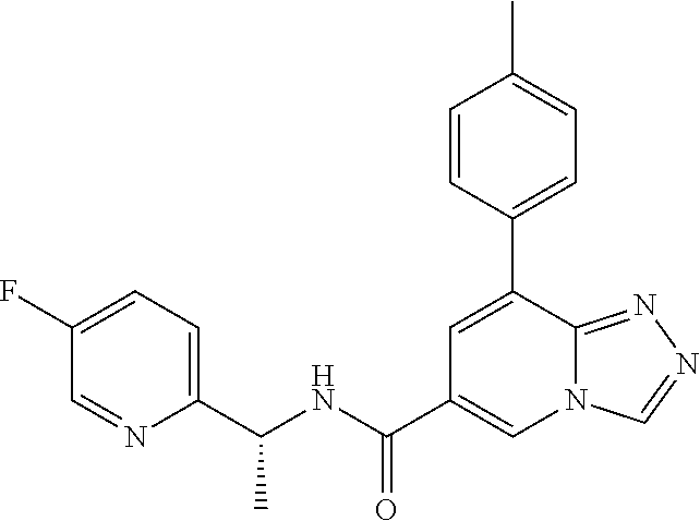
C1(C(NC(C2=CC=C(F)C=N2)C)=O)=CN2C(=NN=C2)C(C2=CC=C(C)C=C2)=C1
